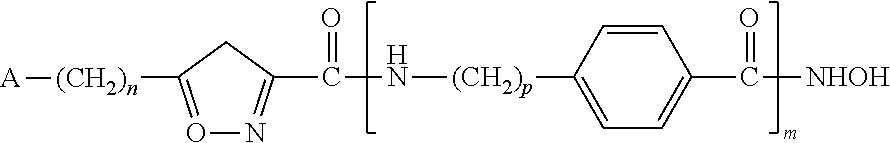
O1=C([(CH2)n][A])CC(C(=O)N[(CH2)p]C2=CC=C(C(=O)[NHOH])C=C2)=N1
